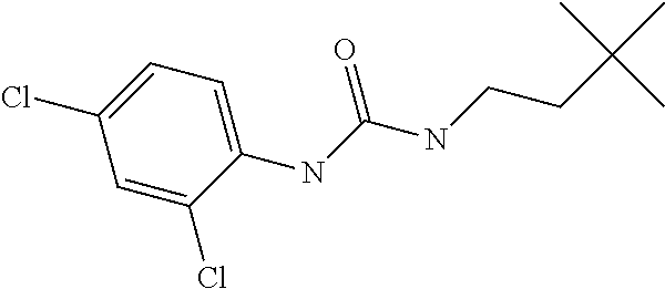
C1=C(Cl)C(NC(NCCC(C)(C)C)=O)=CC=C1Cl
